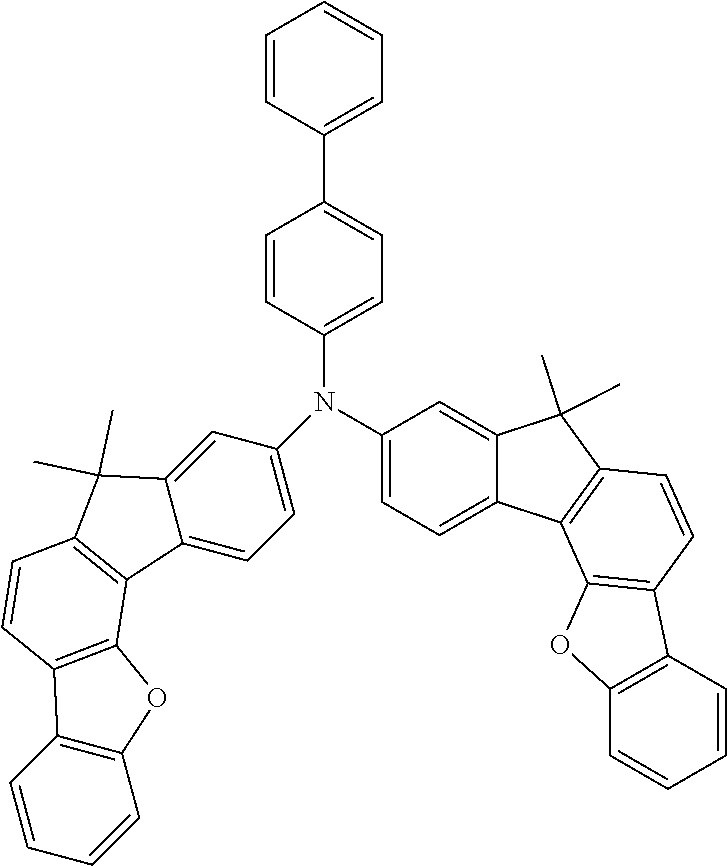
C1=CC(C2=CC=C(N(C3=CC=C4C(=C3)C(C)(C)C3=C4C4=C(C=C3)C3=C(O4)C=CC=C3)C3=CC=C4C(=C3)C(C)(C)C3=C4C4=C(C=C3)C3=C(O4)C=CC=C3)C=C2)=CC=C1
